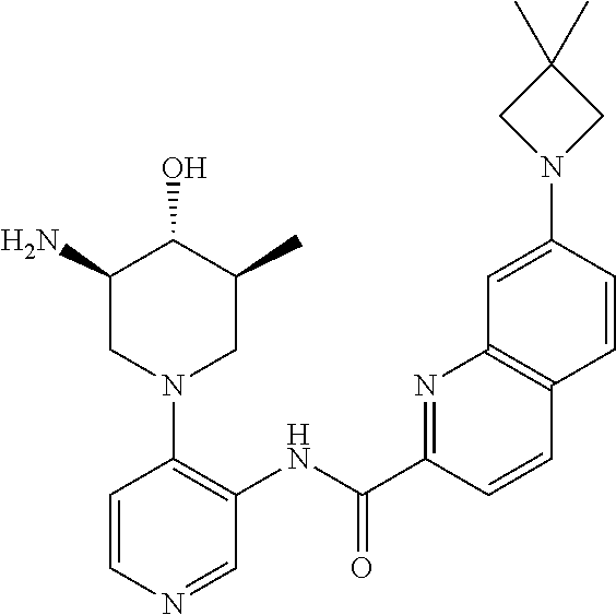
N(C(C1=NC2=C(C=C1)C=CC(N1CC(C)(C)C1)=C2)=O)C1=C(N2CC(C)C(O)C(N)C2)C=CN=C1
